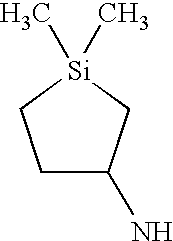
C1C(N)C[Si](C)(C)C1
